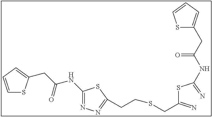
C1=CC=C(CC(NC2=NN=C(CCSCC(SC(=N)NC(CC3=CC=CS3)=O)=N)S2)=O)S1
